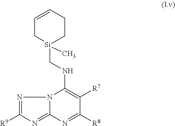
C1=CCC[Si](CNC2=C([R7])C([R8])=NC3=NC([R9])=NN32)(C)C1
